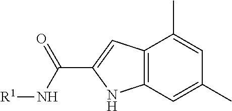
C12=C(C=C(C)C=C1C)NC(C(N[R1])=O)=C2
